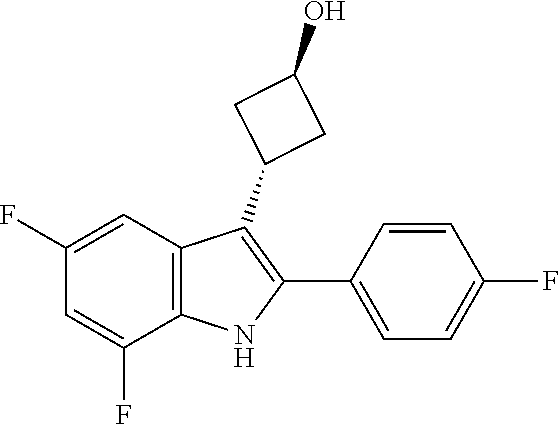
C1=CC(F)=CC=C1C1=C(C2CC(O)C2)C2=C(C(F)=CC(F)=C2)N1
